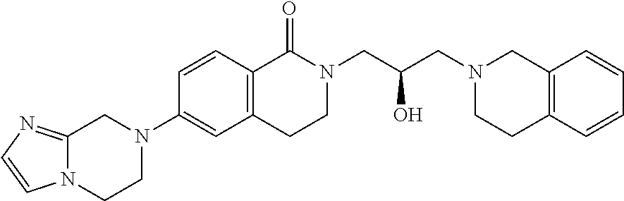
C12=C(C=CC=C1)CCN(CC(CN1C(=O)C3=C(CC1)C=C(N1CC4=NC=CN4CC1)C=C3)O)C2
